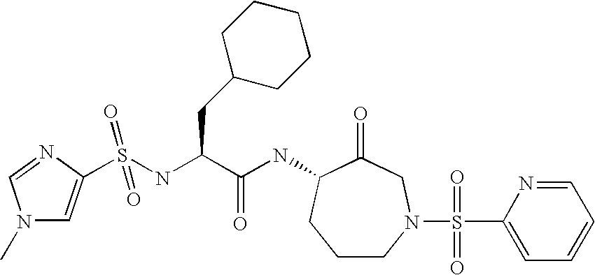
C1CN(S(C2=CC=CC=N2)(=O)=O)CC(=O)C(NC(C(CC2CCCCC2)NS(=O)(C2=CN(C)C=N2)=O)=O)C1
